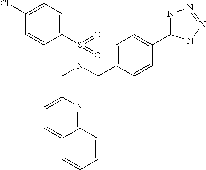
C1(Cl)=CC=C(S(N(CC2=CC=C(C3=NN=NN3)C=C2)CC2=CC=C3C(=N2)C=CC=C3)(=O)=O)C=C1
